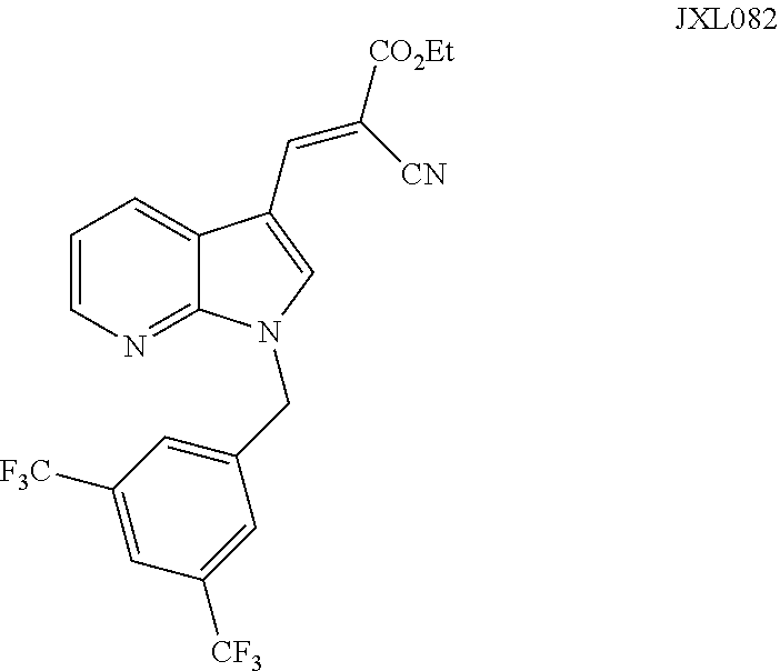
C1=CN=C2C(=C1)C(C=C([CO2Et])[CN])=CN2CC1=CC([F3C])=CC([CF3])=C1
